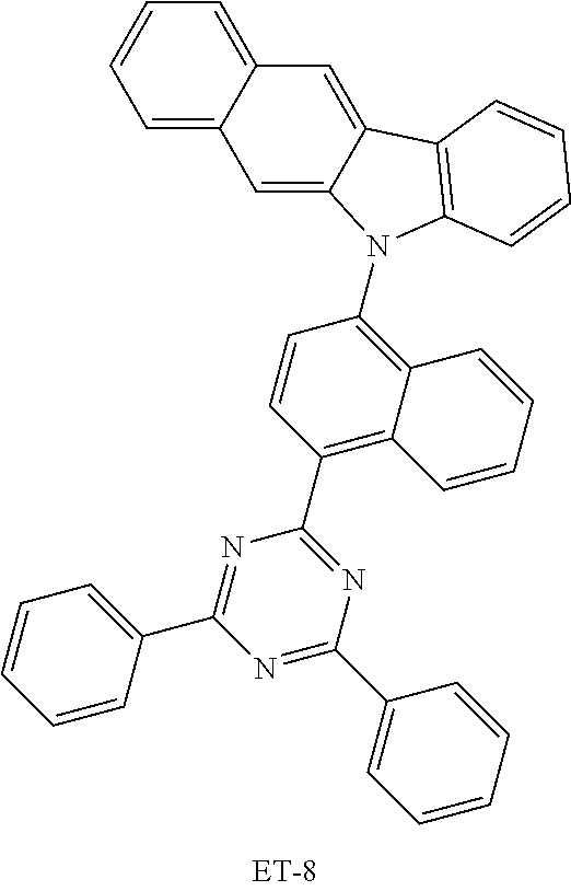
C1=C2C(=CC=C1)C=C1C(=C2)N(C2=C3C(=C(C4=NC(C5=CC=CC=C5)=NC(C5=CC=CC=C5)=N4)C=C2)C=CC=C3)C2=C1C=CC=C2
